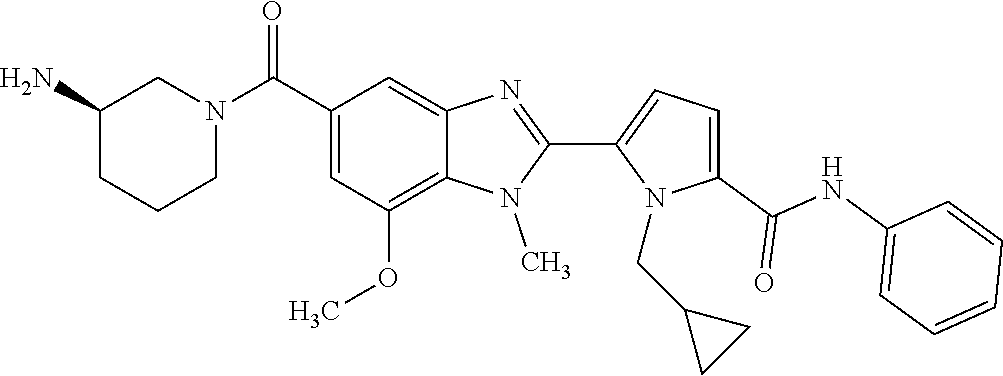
C1=C(C(=O)NC2=CC=CC=C2)N(CC2CC2)C(C2=NC3=CC(C(N4CCCC(N)C4)=O)=CC(OC)=C3N2C)=C1
